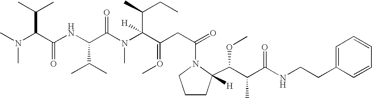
N(C(C(NC(C(N(C(C(CC(=O)N1CCCC1(C(C(C(NCCC1=CC=CC=C1)=O)C)OC)[H])=OC)(C(CC)C)[H])C)=O)C(C)C)=O)C(C)C)(C)C
